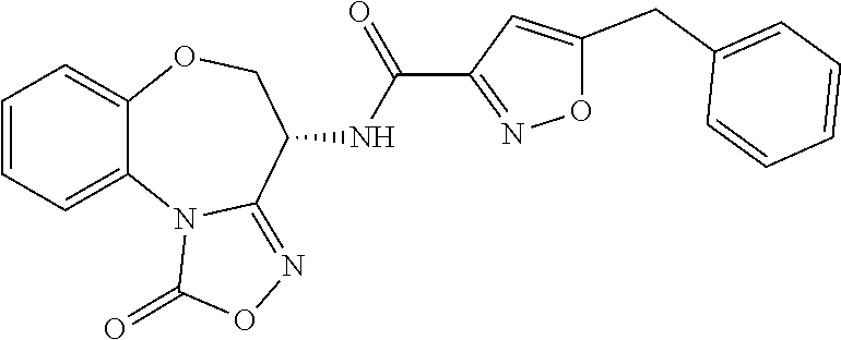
C1=CC=C2C(=C1)OCC(NC(C1=NOC(CC3=CC=CC=C3)=C1)=O)C1=NOC(=O)N21
